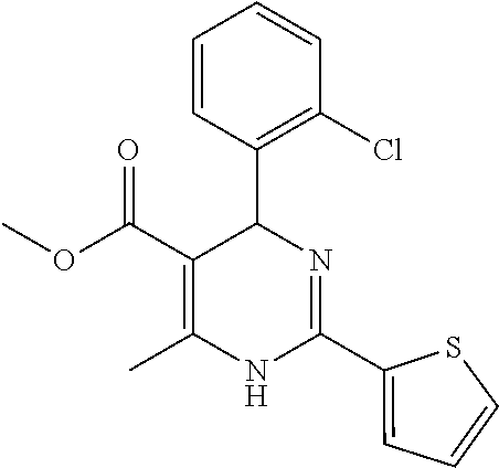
COC(C1=C(C)NC(C2=CC=CS2)=NC1C1=C(Cl)C=CC=C1)=O
